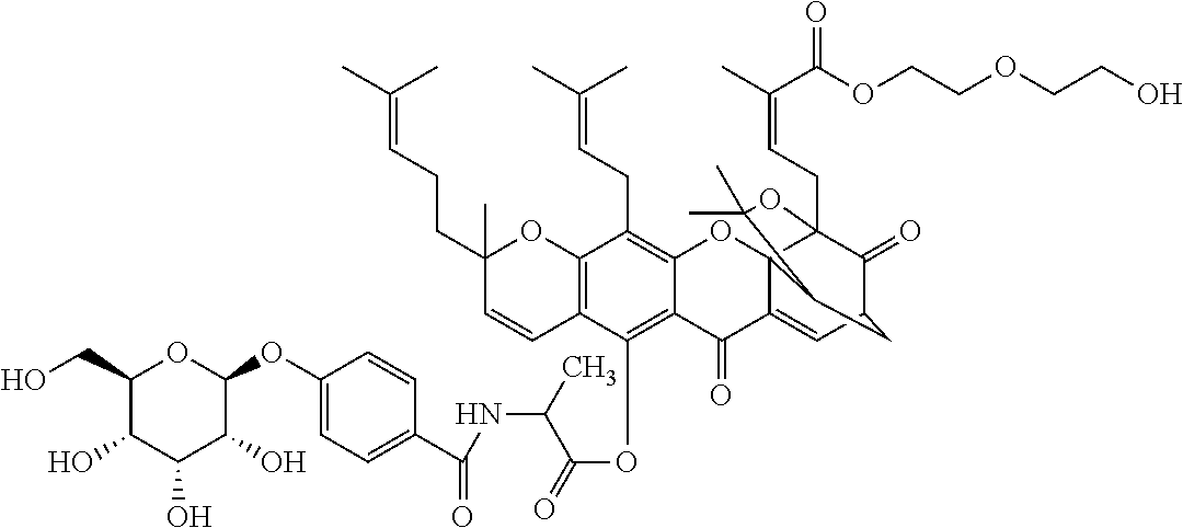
C1(O)C(CO)OC(OC2=CC=C(C(=O)NC(C(=O)OC3=C4C(=C(CC=C(C)C)C5=C3C=CC(C)(CCC=C(C)C)O5)OC35C(=CC6C(=O)C3(CC=C(C)C(=O)OCCOCCO)OC(C)(C)C5C6)C4=O)C)C=C2)C(O)C1O
